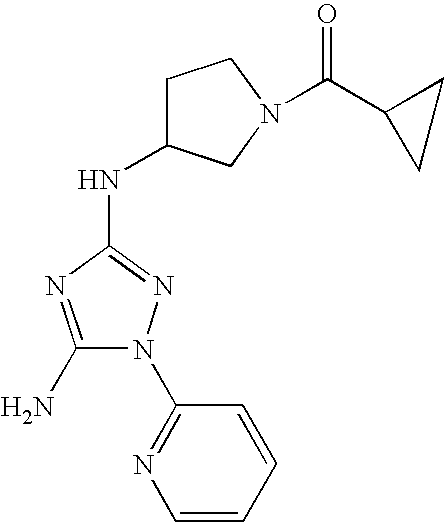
C1(N)=NC(NC2CCN(C(C3CC3)=O)C2)=NN1C1=NC=CC=C1
